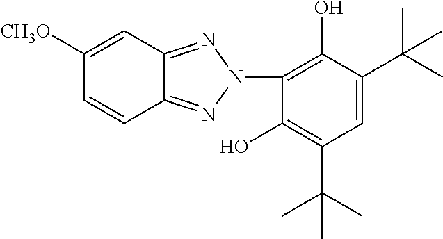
C12=NN(C3=C(O)C(C(C)(C)C)=CC(C(C)(C)C)=C3O)N=C1C=C([CH3O])C=C2
